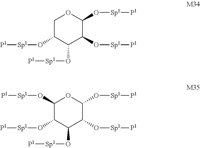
C1C(O[Sp1][P1])C(O[Sp1][P1])C(O[Sp1][P1])C(O[Sp1][P1])O1.C1(O[Sp1][P1])C(O[Sp1][P1])C(O[Sp1][P1])C(O[Sp1][P1])OC1O[Sp1][P1]
